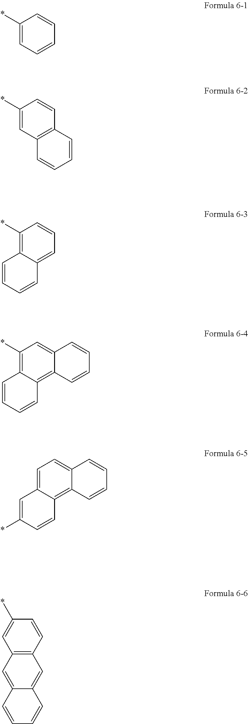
C1(*)=CC=CC=C1.C1(*)=CC2=C(C=C1)C=CC=C2.C1(*)=C2C(=CC=C1)C=CC=C2.C1(*)=C2C(=C3C(=C1)C=CC=C3)C=CC=C2.C1=C2C(=C3C(=C1)C=CC=C3)C=CC(*)=C2.C12=C(C=CC(*)=C1)C=C1C(=C2)C=CC=C1
